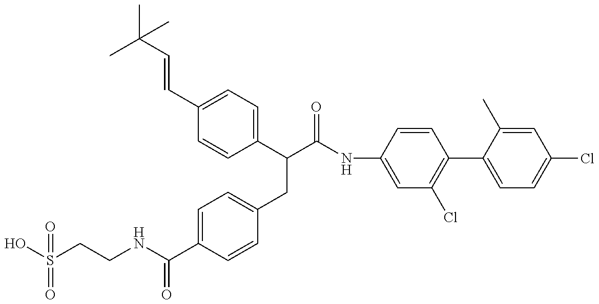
OS(CCNC(C1=CC=C(CC(C(NC2=CC(Cl)=C(C3=CC=C(Cl)C=C3C)C=C2)=O)C2=CC=C(C=CC(C)(C)C)C=C2)C=C1)=O)(=O)=O
